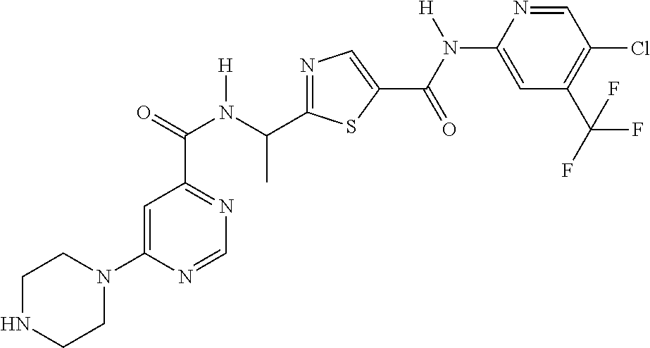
C1=C(N2CCNCC2)N=CN=C1C(N(C(C1=NC=C(C(=O)N(C2=CC(C(F)(F)F)=C(Cl)C=N2)[H])S1)C)[H])=O
